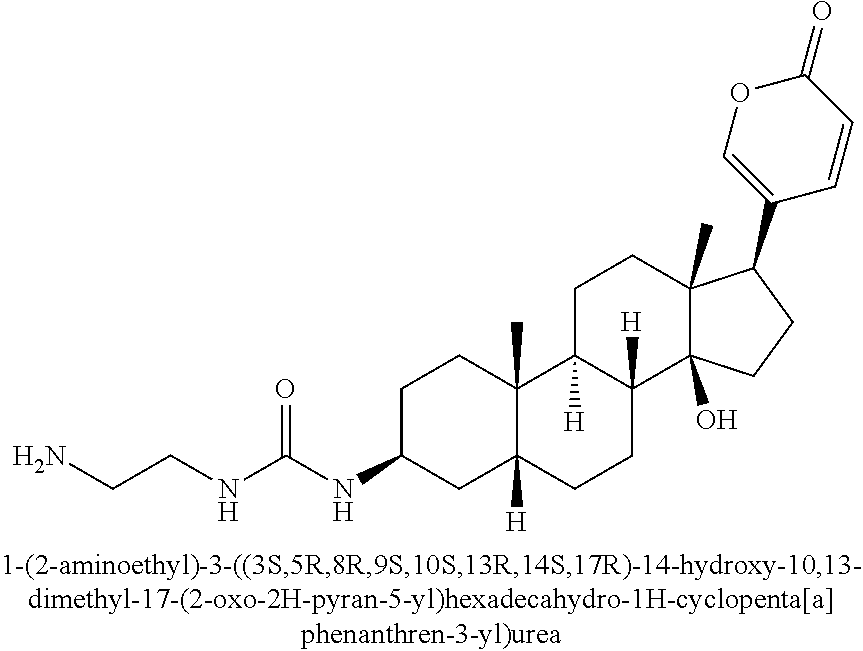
C1CC2(C)C([H])(CC1NC(NCCN)=O)CCC1([H])C2([H])CCC2(C)C1(O)CCC2C1=COC(=O)C=C1
